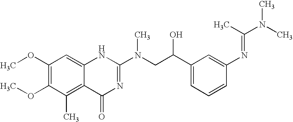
C1(OC)=C(OC)C(C)=C2C(=C1)NC(N(CC(C1=CC=CC(N=C(N(C)C)C)=C1)O)C)=NC2=O
